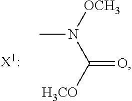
[OCH3]N(C([H3CO])=O)C
